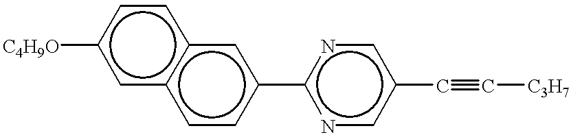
[C4H9O]c1cc2c(cc1)cc(-c1ncc(C#C[C3H7])cn1)cc2
